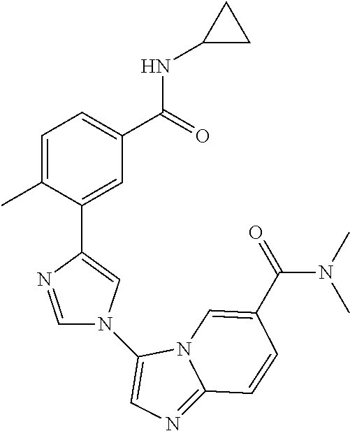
C1=C(C)C(C2=CN(C3=CN=C4N3C=C(C(=O)N(C)C)C=C4)C=N2)=CC(C(=O)NC2CC2)=C1
